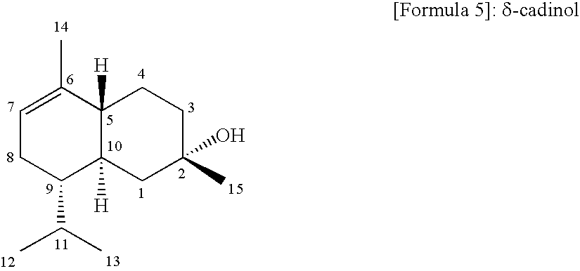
C1=C(C)C2([H])C([H])(C(C(C)C)C1)CC(C)(O)CC2
